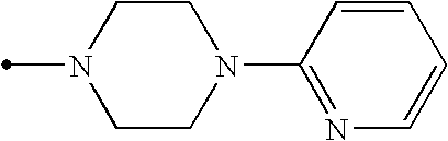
N1(C)CCN(C2=NC=CC=C2)CC1
